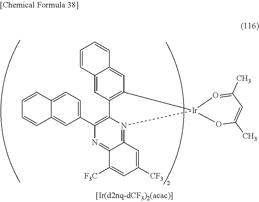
C12=CC3=C(C=C1C=CC=C2)[Ir]1(N2=C4C(=NC(C5=CC=C6C(=C5)C=CC=C6)=C32)C([F3C])=CC([CF3])=C4)OC(C)=CC(C)=O1
